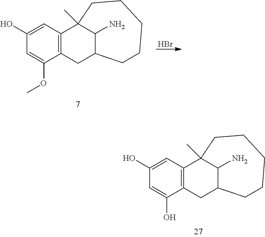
Br.C1=C(O)C=C(OC)C2=C1C1(C)C(N)C(C2)CCCCC1.C1=C(O)C=C(O)C2=C1C1(C)C(N)C(C2)CCCCC1
